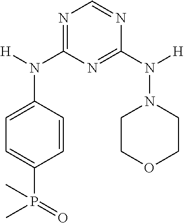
C1=CC(N([H])C2=NC=NC(N([H])N3CCOCC3)=N2)=CC=C1P(=O)(C)C
